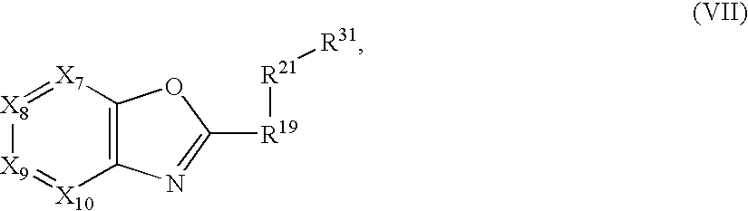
C12=C([X7]=[X8][X9]=[X10]1)OC([R19][R21][R31])=N2
